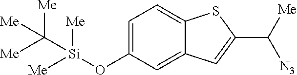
C1=C(O[Si]([Me])([Me])C([Me])([Me])[Me])C=C2C(=C1)SC(C([N3])[Me])=C2
